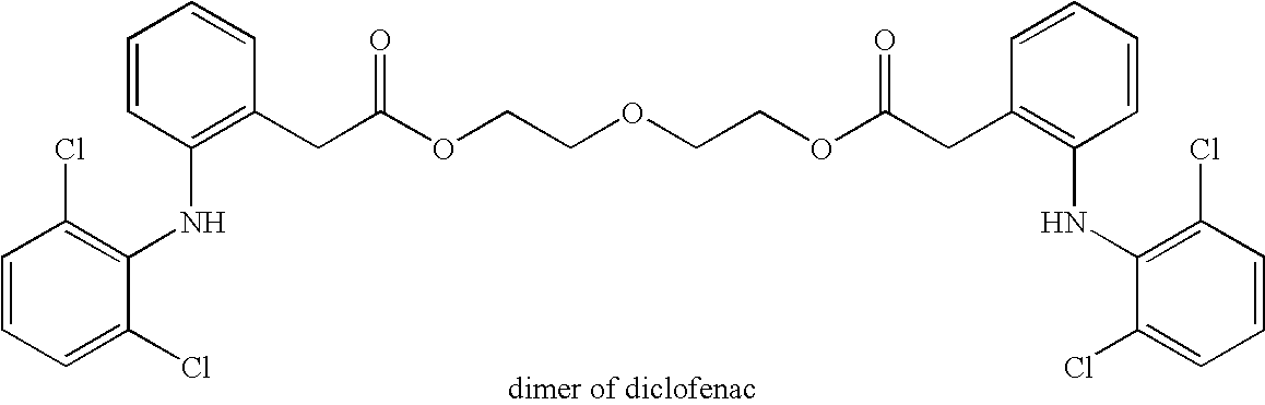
C1=CC=C(Cl)C(NC2=C(CC(OCCOCCOC(CC3=C(NC4=C(Cl)C=CC=C4Cl)C=CC=C3)=O)=O)C=CC=C2)=C1Cl
